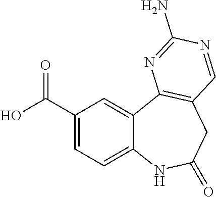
C1(C(O)=O)=CC=C2C(=C1)C1=C(CC(=O)N2)C=NC(N)=N1
